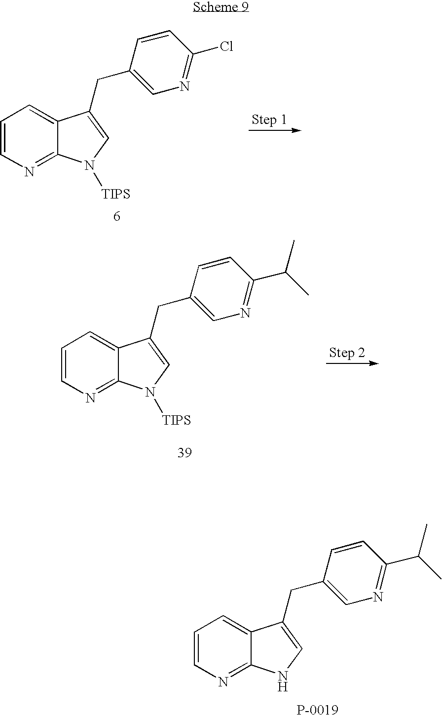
C1=CN=C2C(=C1)C(CC1=CN=C(Cl)C=C1)=CN2[TIPS].C1=CN=C2C(=C1)C(CC1=CN=C(C(C)C)C=C1)=CN2[TIPS].C1=CN=C2C(=C1)C(CC1=CN=C(C(C)C)C=C1)=CN2
